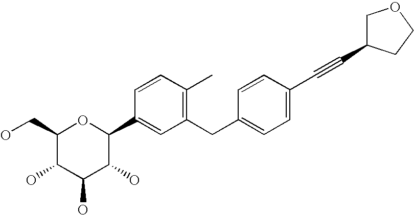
C1(CO)C(O)C(O)C(O)C(C2=CC(CC3=CC=C(C#CC4COCC4)C=C3)=C(C)C=C2)O1
